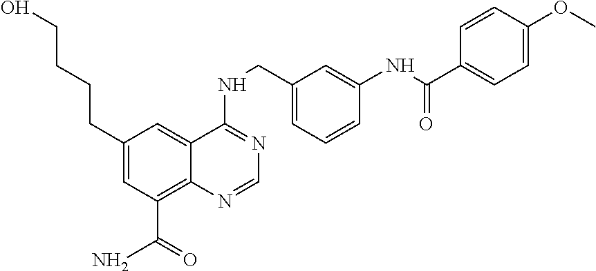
C1(CCCCO)=CC(C(N)=O)=C2C(=C1)C(NCC1=CC=CC(NC(=O)C3=CC=C(OC)C=C3)=C1)=NC=N2
